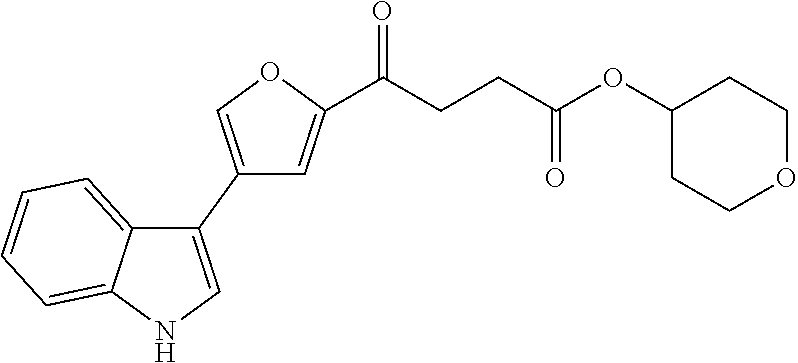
C1(C2=CNC3=CC=CC=C23)=COC(C(CCC(OC2CCOCC2)=O)=O)=C1
